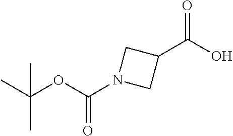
CC(OC(N1CC(C(O)=O)C1)=O)(C)C
